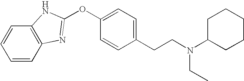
C1(CCN(C2CCCCC2)CC)=CC=C(OC2=NC3=C(C=CC=C3)N2)C=C1
